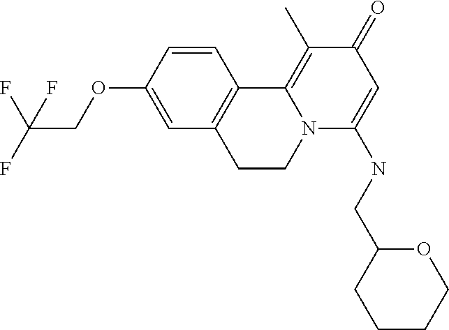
FC(F)(COC1=CC2=C(C=C1)C1=C(C)C(=O)C=C(NCC3CCCCO3)N1CC2)F
